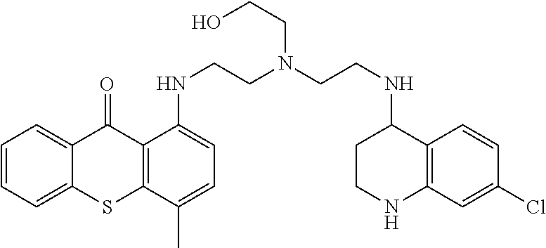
C1=CC=C2C(=C1)C(=O)C1=C(S2)C(C)=CC=C1NCCN(CCNC1CCNC2=C1C=CC(Cl)=C2)CCO
